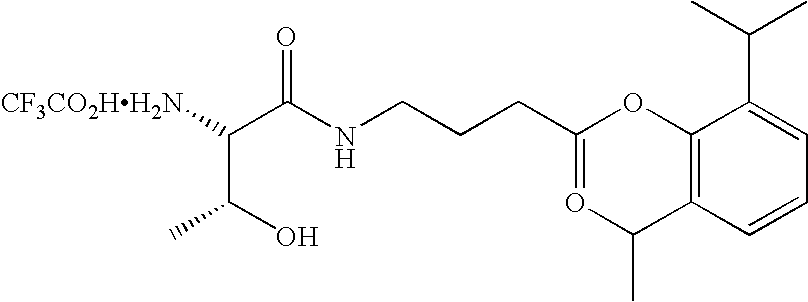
[CF3CO2HH2N]C(C(NCCCC1=OC(C)C2=C(O1)C(C(C)C)=CC=C2)=O)C(O)C
